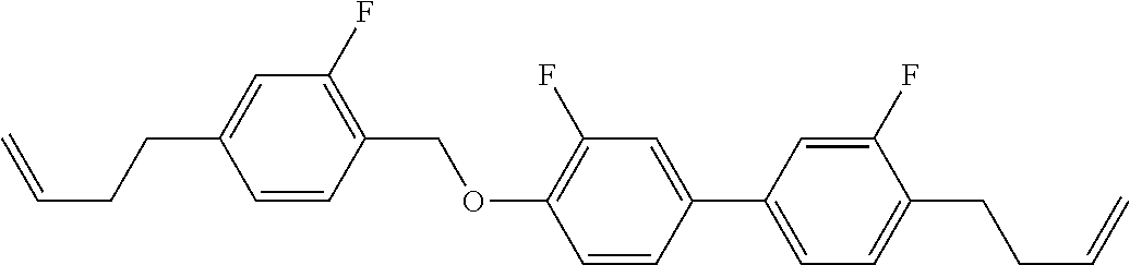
C1=CC(COC2=C(F)C=C(C3=CC=C(CCC=C)C(F)=C3)C=C2)=C(F)C=C1CCC=C
